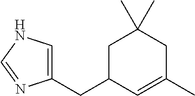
C1(CC2C=C(C)CC(C)(C)C2)=CNC=N1
